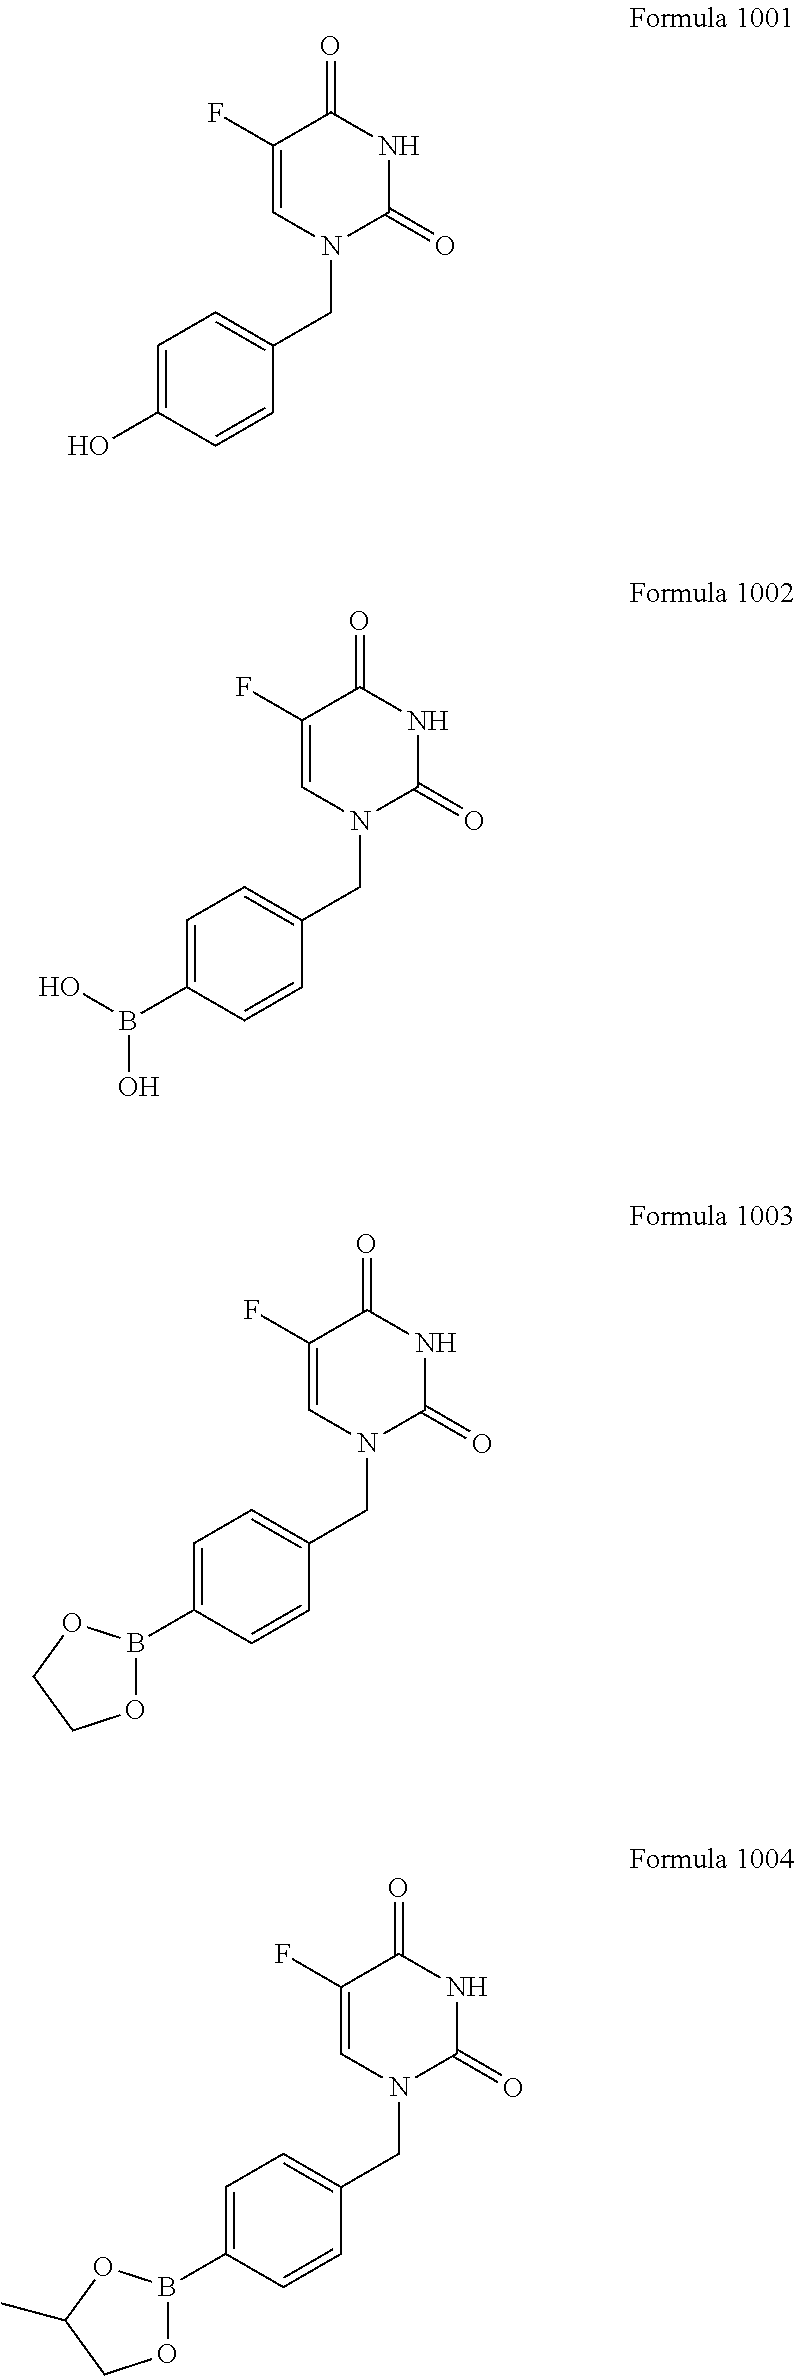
C1=C(O)C=CC(CN2C(=O)NC(=O)C(F)=C2)=C1.C1=C(B(O)O)C=CC(CN2C(=O)NC(=O)C(F)=C2)=C1.C1=C(B2OCCO2)C=CC(CN2C(=O)NC(=O)C(F)=C2)=C1.C1=C(B2OCC(C)O2)C=CC(CN2C(=O)NC(=O)C(F)=C2)=C1
